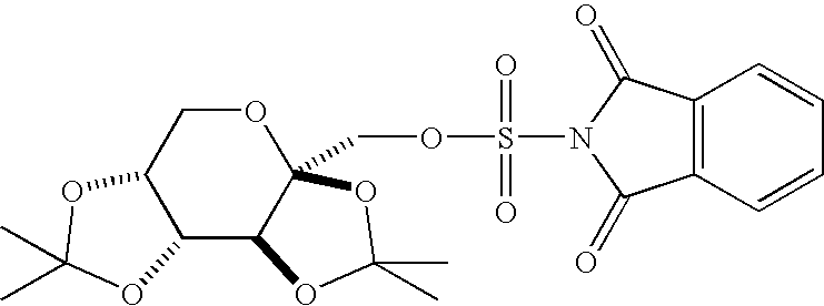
C12C3C(COS(=O)(=O)N4C(=O)C5=C(C4=O)C=CC=C5)(OCC1OC(C)(C)O2)OC(C)(C)O3
